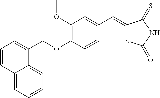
C1=CC2=CC=CC=C2C(COC2=C(OC)C=C(C=C3SC(=O)NC3=S)C=C2)=C1
